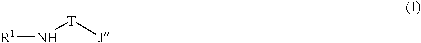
[T](N[R1])[J]
